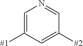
C1=C([#1])C=C([#2])C=N1
